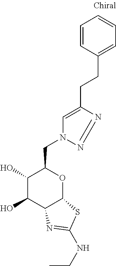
C1(O)C(O)C2C(OC1CN1N=NC(CCC3=CC=CC=C3)=C1)SC(NCC)=N2
